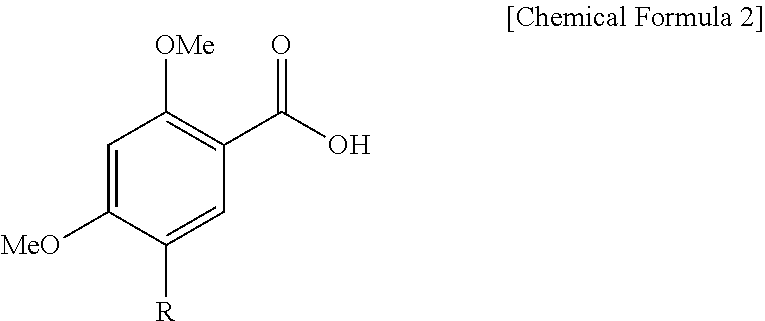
C1=C([MeO])C([R])=CC(C(O)=O)=C1[OMe]
